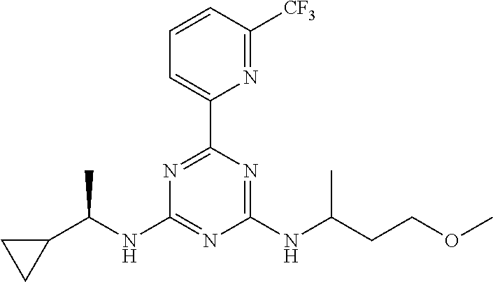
N1=C(NC(CCOC)C)N=C(NC(C2CC2)C)N=C1C1=CC=CC([CF3])=N1
